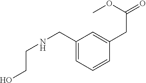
C1(CNCCO)=CC=CC(CC(=O)OC)=C1
